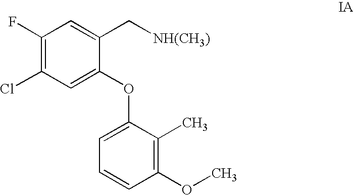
C1(F)=C(Cl)C=C(OC2=CC=CC(OC)=C2C)C(C[NH(CH3)])=C1
